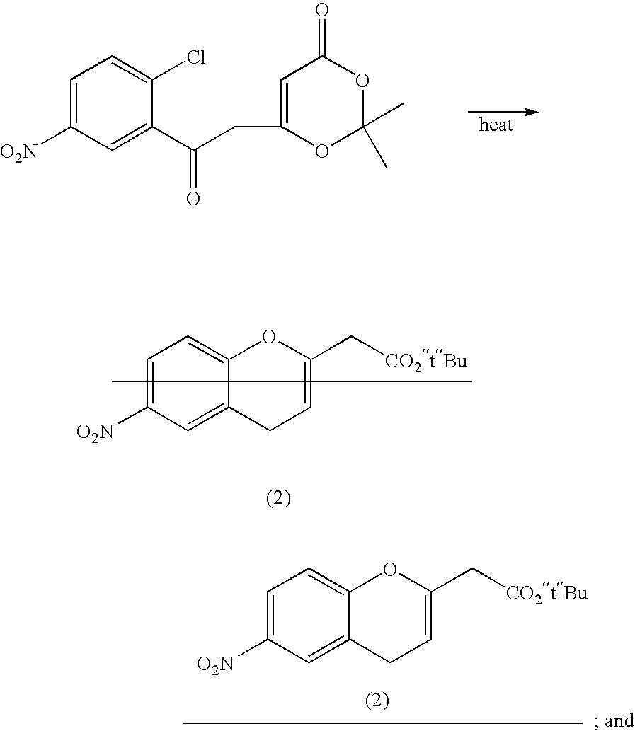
C1=C([O2N])C=C(C(=O)CC2=CC(=O)OC(C)(C)O2)C(Cl)=C1.C1=C([O2N])C=C2C(=C1)OC(C[CO2tBu])=CC2.C1=C([O2N])C=C2C(=C1)OC(C[CO2tBu])=CC2
